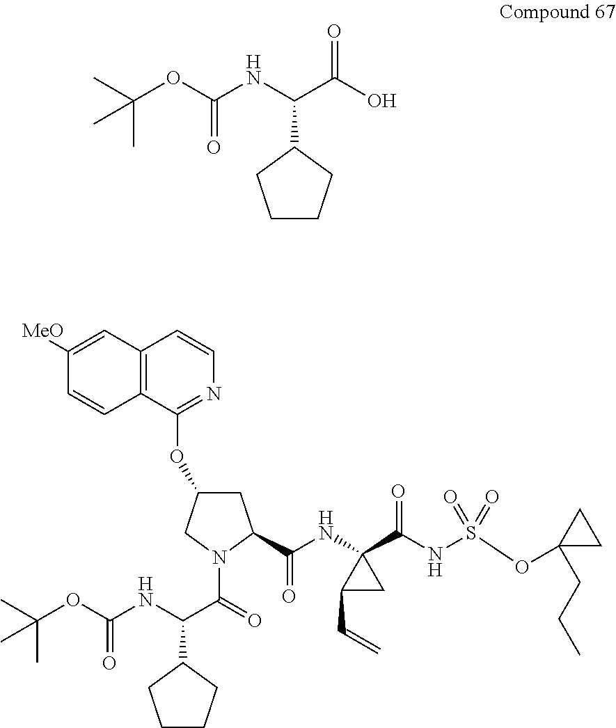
CC(OC(=O)NC(C1CCCC1)C(O)=O)(C)C.C1([MeO])=CC2=C(C=C1)C(OC1CC(C(NC3(C(NS(OC4(CCC)CC4)(=O)=O)=O)CC3C=C)=O)N(C(C(NC(=O)OC(C)(C)C)C3CCCC3)=O)C1)=NC=C2
